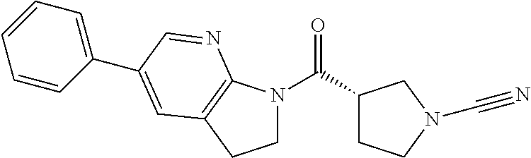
C1N(C(C2CCN(C#N)C2)=O)C2=C(C1)C=C(C1=CC=CC=C1)C=N2
